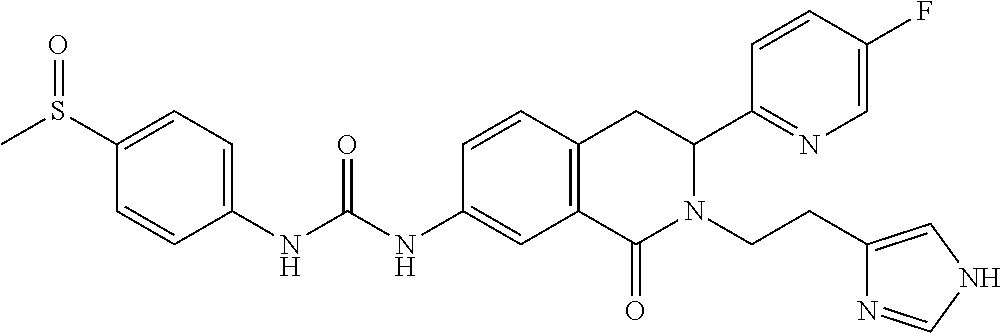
O=S(C1=CC=C(NC(=O)NC2=CC3=C(C=C2)CC(C2=NC=C(F)C=C2)N(CCC2=CNC=N2)C3=O)C=C1)C
